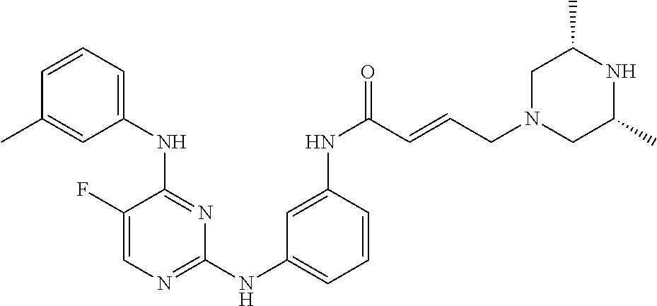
C1=C(F)C(NC2=CC=CC(C)=C2)=NC(NC2=CC=CC(NC(C=CCN3CC(C)NC(C)C3)=O)=C2)=N1
